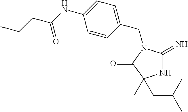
N1C(=N)N(CC2=CC=C(NC(CCC)=O)C=C2)C(=O)C1(C)CC(C)C
